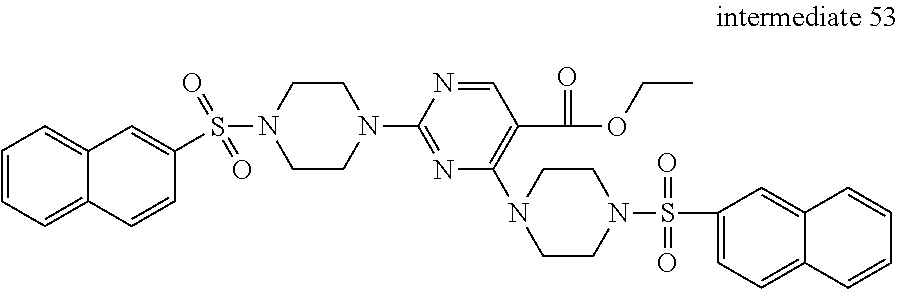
C1=CC=C2C(=C1)C=C(S(N1CCN(C3=NC(N4CCN(S(=O)(=O)C5=CC=C6C(=C5)C=CC=C6)CC4)=C(C(OCC)=O)C=N3)CC1)(=O)=O)C=C2
